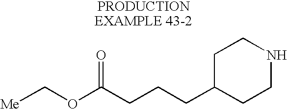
[Me]COC(CCCC1CCNCC1)=O
